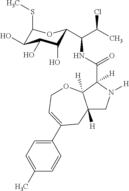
C12([H])CN([H])C(C(NC(C(C)Cl)C3C(O)C(O)C(O)C(SC)O3)=O)([H])C1([H])OCC=C(C1=CC=C(C)C=C1)C2
